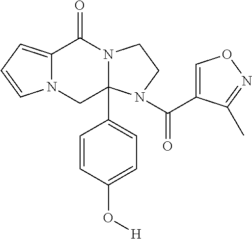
C12=CC=CN1CC1(C3=CC=C(O[H])C=C3)N(C2=O)CCN1C(=O)C1=CON=C1C
